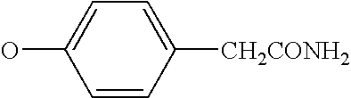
OC1=CC=C([CH2CONH2])C=C1
